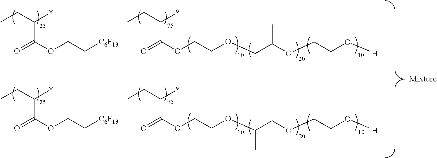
CCC(*)C(OCC[C6F13])=O.CCC(*)C(OCCOCC(C)OCCO[H])=O.CCC(*)C(OCC[C6F13])=O.CCC(*)C(OCCOC(COCCO[H])C)=O
